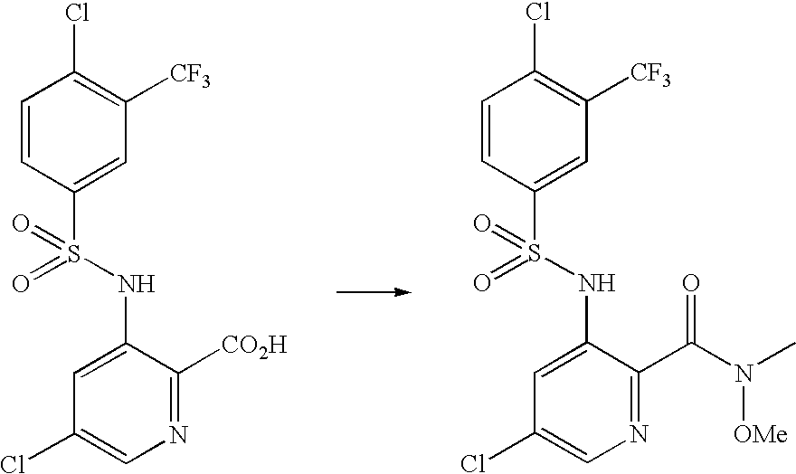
C1=CC(S(=O)(=O)NC2=CC(Cl)=CN=C2[CO2H])=CC([CF3])=C1Cl.C1=CC(S(=O)(=O)NC2=CC(Cl)=CN=C2C(N(C)[OMe])=O)=CC([CF3])=C1Cl
